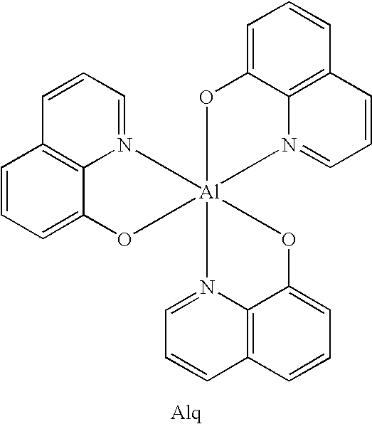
C1=CC=C2C3=C1C=CC=N3[Al]13(OC4=CC=CC5=C4N1=CC=C5)(OC1=CC=CC4=C1N3=CC=C4)O2
